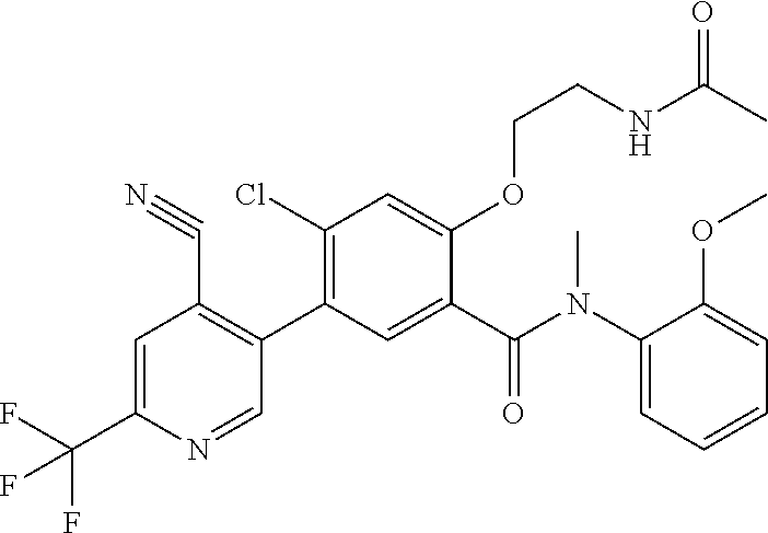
C1=C(C(F)(F)F)N=CC(C2=C(Cl)C=C(OCCNC(C)=O)C(C(N(C3=CC=CC=C3OC)C)=O)=C2)=C1C#N
